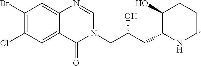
C1(Br)=C(Cl)C=C2C(=C1)N=CN(CC(CC1NCCCC1O)O)C2=O
